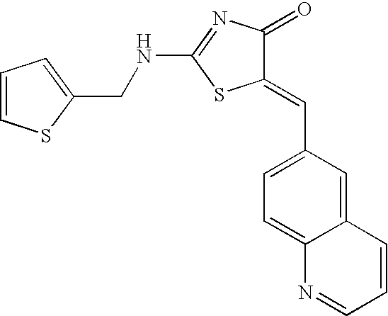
C12=CC(C=C3C(=O)N=C(NCC4=CC=CS4)S3)=CC=C1N=CC=C2
